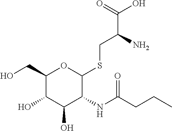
C(C1C(O)C(O)C(NC(CCC)=O)C(SCC(C(O)=O)N)O1)O
